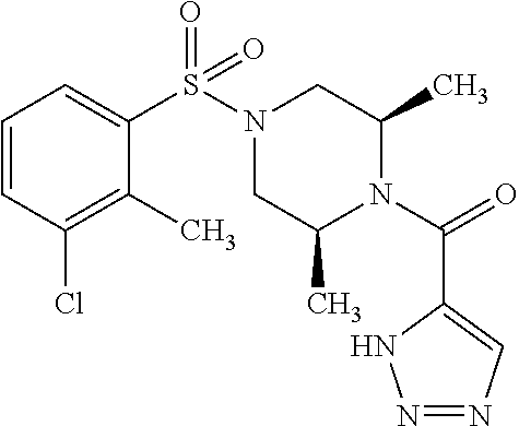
C1=CC(Cl)=C(C)C(S(N2CC(C)N(C(=O)C3=CN=NN3)C(C)C2)(=O)=O)=C1
